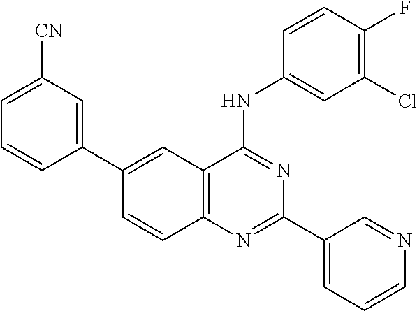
C1(C2=CC([CN])=CC=C2)=CC2=C(C=C1)N=C(C1=CC=CN=C1)N=C2NC1=CC(Cl)=C(F)C=C1
